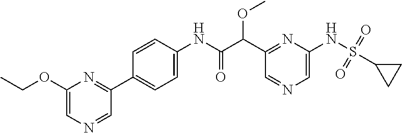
C1(C(C(NC2=CC=C(C3=NC(OCC)=CN=C3)C=C2)=O)OC)=NC(NS(=O)(=O)C2CC2)=CN=C1
